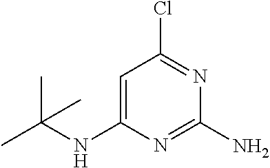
C1=C(NC(C)(C)C)N=C(N)N=C1Cl
